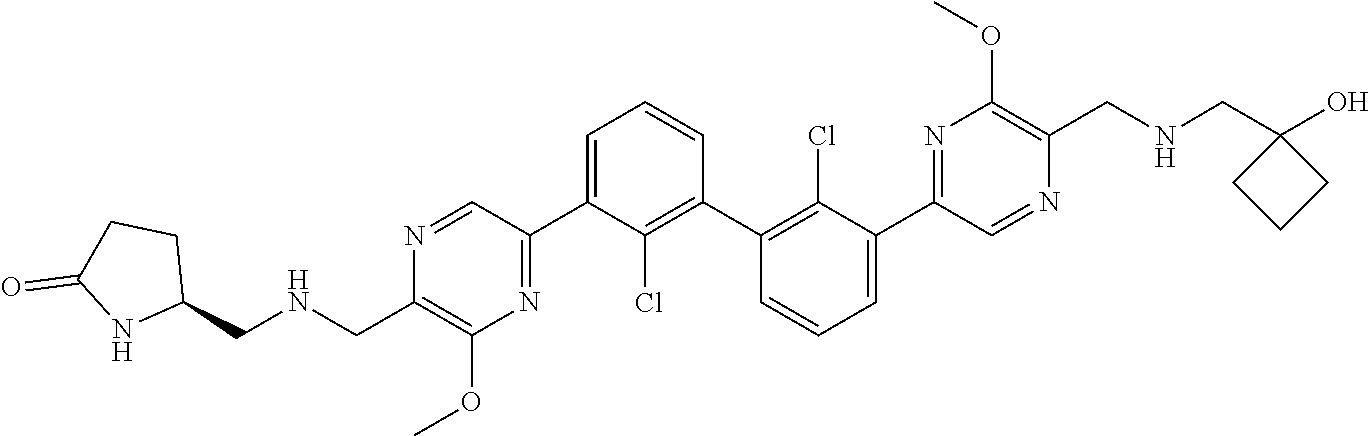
N1=CC(C2=CC=CC(C3=C(Cl)C(C4=NC(OC)=C(CNCC5(O)CCC5)N=C4)=CC=C3)=C2Cl)=NC(OC)=C1C[HN]CC1CCC(=O)N1
